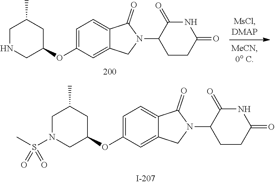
C1N(S(C)(=O)=O)CC(OC2=CC=C3C(=C2)CN(C2CCC(=O)NC2=O)C3=O)CC1C.C1NCC(OC2=CC=C3C(=C2)CN(C2CCC(=O)NC2=O)C3=O)CC1C
